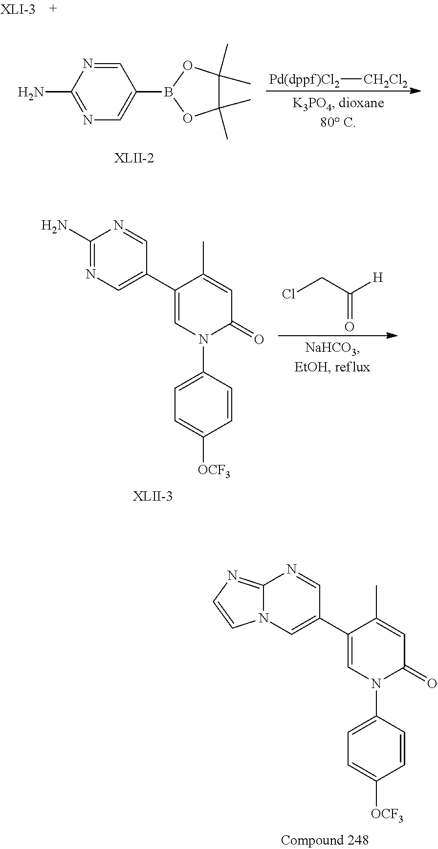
[Pd(dppf)Cl2][CH2Cl2].NC1=NC=C(B2OC(C)(C)C(C)(C)O2)C=N1.O=C(CCl)[H].C1(N)=NC=C(C2=CN(C3=CC=C([OCF3])C=C3)C(=O)C=C2C)C=N1.C12=NC=CN1C=C(C1=CN(C3=CC=C([OCF3])C=C3)C(=O)C=C1C)C=N2
